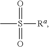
CS(=O)(=O)[Ra]
